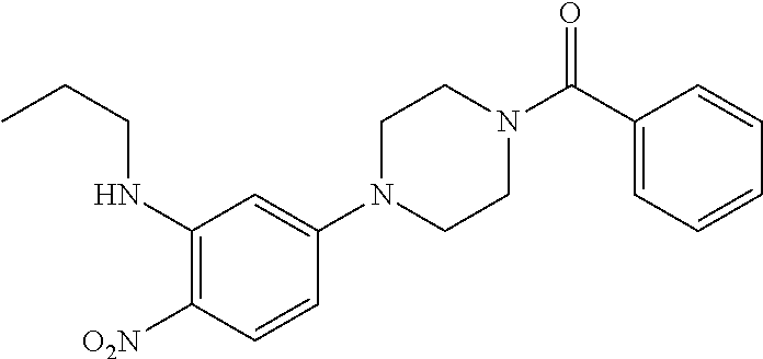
C1(NCCC)=C([O2N])C=CC(N2CCN(C(C3=CC=CC=C3)=O)CC2)=C1
